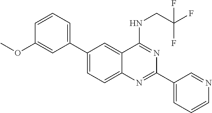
C1(C2=CC=CC(OC)=C2)=CC=C2C(=C1)C(NCC(F)(F)F)=NC(C1=CC=CN=C1)=N2
